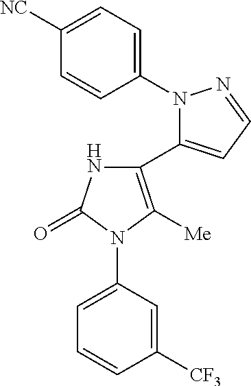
C1(N2C(C3=C([Me])N(C4=CC=CC([CF3])=C4)C(=O)N3)=CC=N2)=CC=C([NC])C=C1
